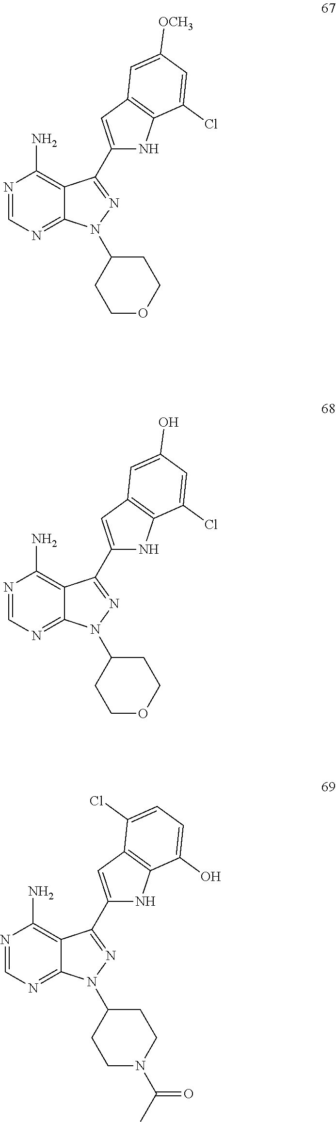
N1=CN=C2C(=C1N)C(C1=CC3=C(N1)C(Cl)=CC([OCH3])=C3)=NN2C1CCOCC1.N1=CN=C2C(=C1N)C(C1=CC3=C(N1)C(Cl)=CC(O)=C3)=NN2C1CCOCC1.N1=CN=C2C(=C1N)C(C1=CC3=C(N1)C(O)=CC=C3Cl)=NN2C1CCN(C(C)=O)CC1
